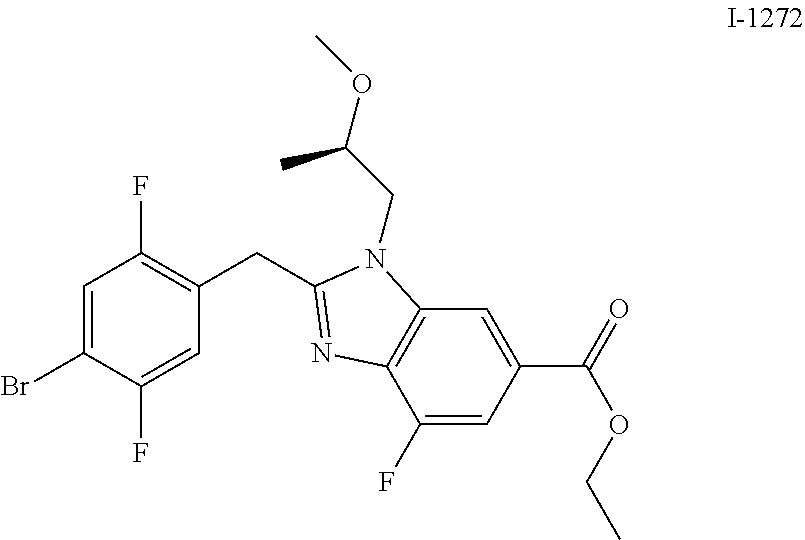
C(C1=C(F)C=C(Br)C(F)=C1)C1=NC2=C(C=C(C(=O)OCC)C=C2F)N1CC(C)OC
